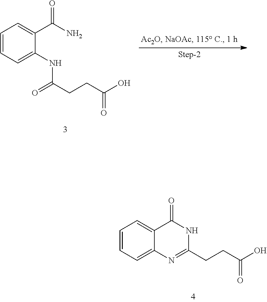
C1=CC=C2C(=C1)C(=O)NC(CCC(=O)O)=N2.C1=CC=C(NC(=O)CCC(=O)O)C(C(N)=O)=C1
